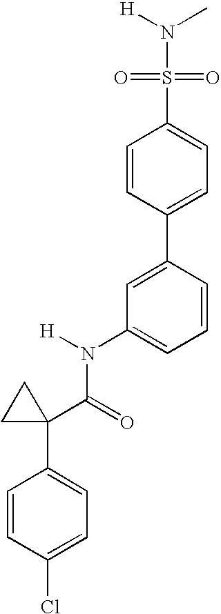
C1=C(C2=CC=C(S(=O)(=O)N([H])C)C=C2)C=CC=C1N(C(C1(C2=CC=C(Cl)C=C2)CC1)=O)[H]
